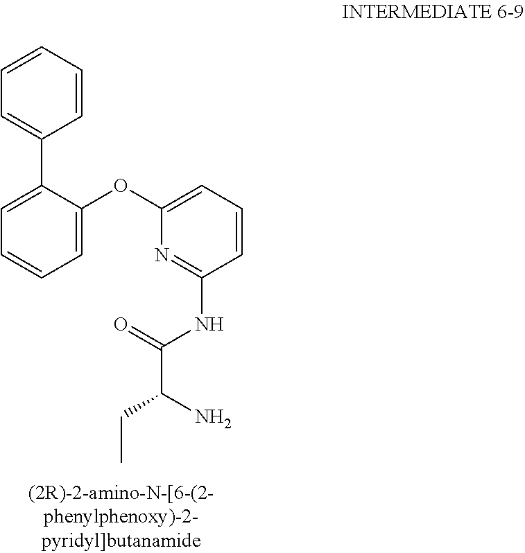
C1=C(OC2=CC=CC(NC(C(CC)N)=O)=N2)C(C2=CC=CC=C2)=CC=C1
